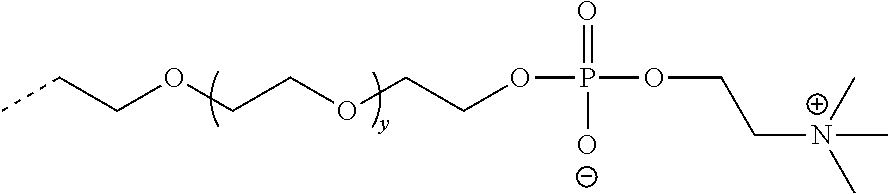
O(CCOP(=O)(OCC[N+](C)(C)C)[O-])CCOCCC
